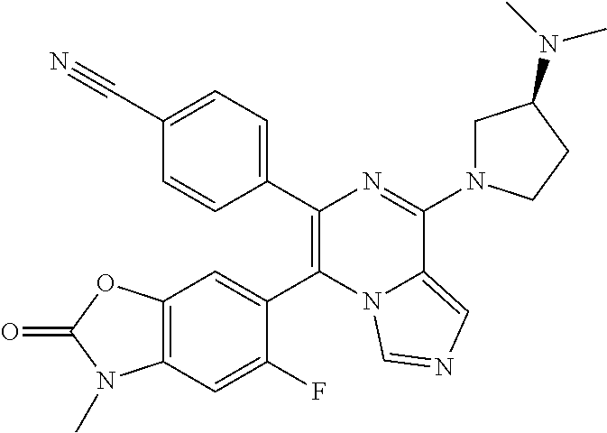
C12=C(C=C(C3=C(C4=CC=C(C#N)C=C4)N=C(N4CC(N(C)C)CC4)C4=CN=CN43)C(F)=C1)OC(=O)N2C
